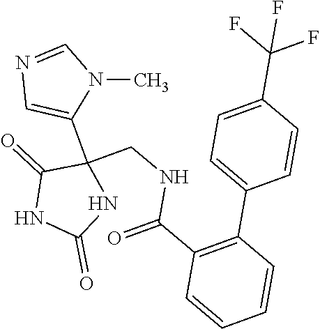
C1(C(NCC2(C3=CN=CN3C)C(=O)NC(=O)N2)=O)=C(C2=CC=C(C(F)(F)F)C=C2)C=CC=C1
